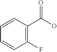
C1(F)=C(C(=O)O)C=CC=C1
